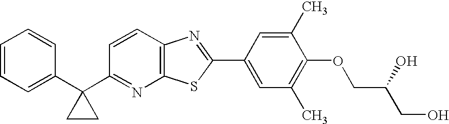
C1=CC=C(C2(C3=NC4=C(C=C3)N=C(C3=CC(C)=C(OCC(CO)O)C(C)=C3)S4)CC2)C=C1
